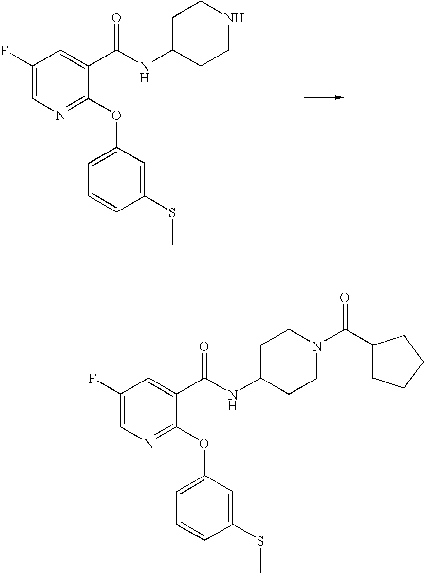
C1(F)=CN=C(OC2=CC=CC(SC)=C2)C(C(NC2CCNCC2)=O)=C1.C1(F)=CN=C(OC2=CC=CC(SC)=C2)C(C(NC2CCN(C(=O)C3CCCC3)CC2)=O)=C1
